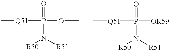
[Q51](P(=O)(OC)N([R50])[R51])C.[Q51](P(=O)([OR59])N([R50])[R51])C
